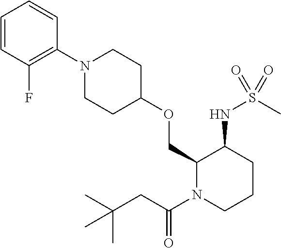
C1=CC(F)=C(N2CCC(OCC3N(C(CC(C)(C)C)=O)CCCC3NS(=O)(C)=O)CC2)C=C1
